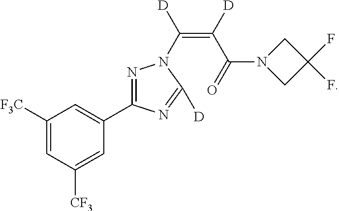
C1([F3C])=CC([CF3])=CC(C2=NN(C(=C(C(N3CC(F)(F)C3)=O)[D])[D])C([D])=N2)=C1
